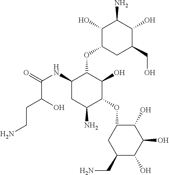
OC1C(OC2C(NC(C(O)CCN)=O)CC(N)C(OC3CC(CN)C(O)C(O)C3O)C2O)CC(CO)C(O)C1N
